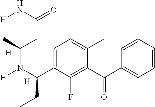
[H].C1=C(C(N([H])C(CC(N[H])=O)C)CC)C(F)=C(C(=O)C2=CC=CC=C2)C(C)=C1.[H]
